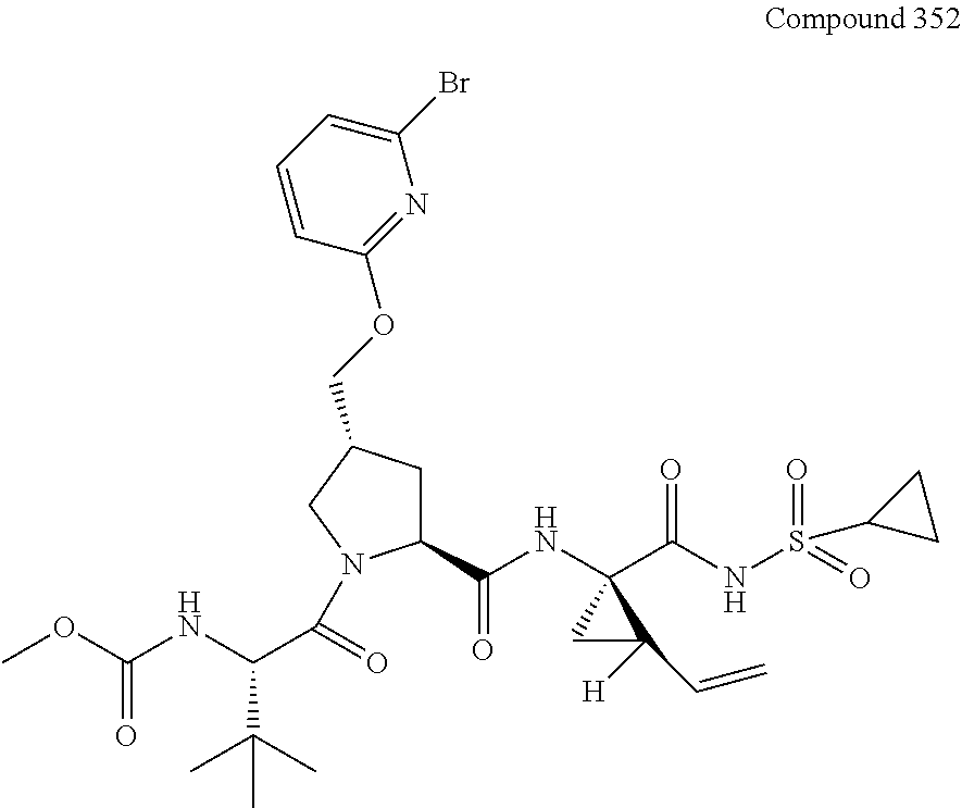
C1(C(NC2(C(NS(=O)(=O)C3CC3)=O)CC2([H])C=C)=O)CC(COC2=NC(Br)=CC=C2)CN1C(C(NC(OC)=O)C(C)(C)C)=O
